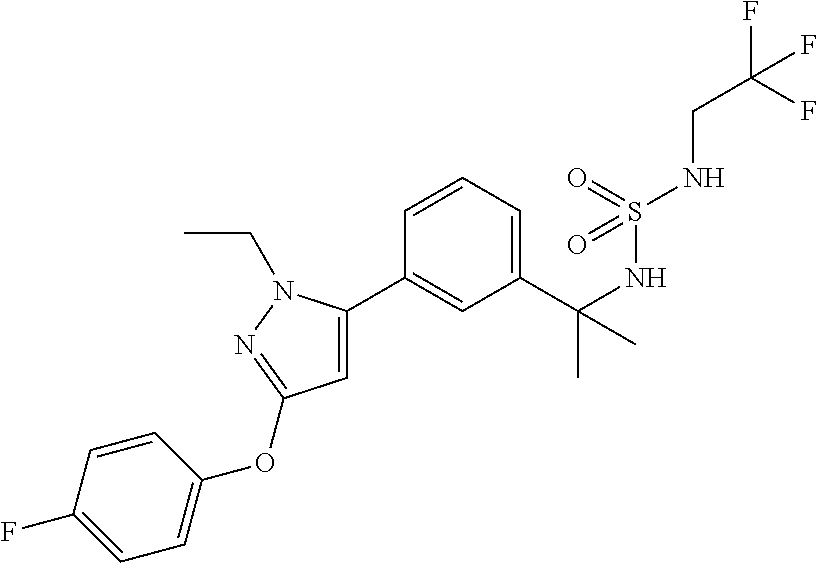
C1(C(NS(NCC(F)(F)F)(=O)=O)(C)C)=CC=CC(C2=CC(OC3=CC=C(F)C=C3)=NN2CC)=C1
